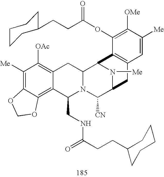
C1([Me])=C2C(=C3C(=C1[OAc])CC1N(C3CNC(=O)CCC3CCCCC3)C([CN])C3N([Me])C1C1=C(C3)C=C([Me])C([OMe])=C1OC(=O)CCC1CCCCC1)OCO2
